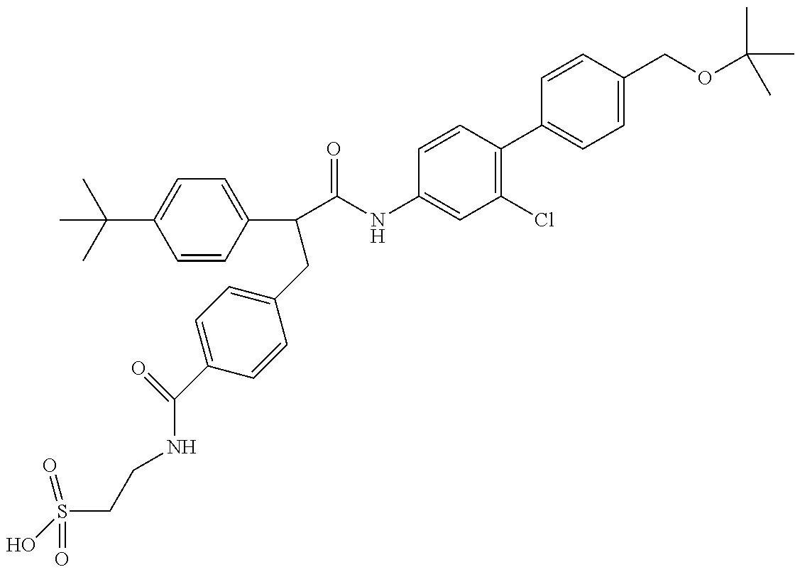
OS(CCNC(C1=CC=C(CC(C(=O)NC2=CC(Cl)=C(C3=CC=C(COC(C)(C)C)C=C3)C=C2)C2=CC=C(C(C)(C)C)C=C2)C=C1)=O)(=O)=O
